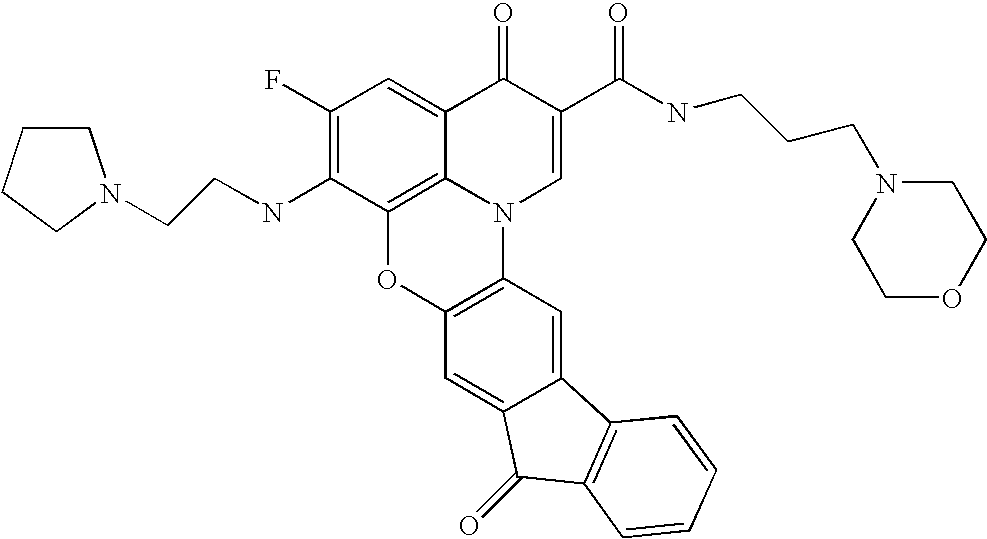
C1(F)=C(NCCN2CCCC2)C2=C3C(=C1)C(=O)C(C(NCCCN1CCOCC1)=O)=CN3C1=C(O2)C=C2C(=C1)C1=C(C2=O)C=CC=C1
